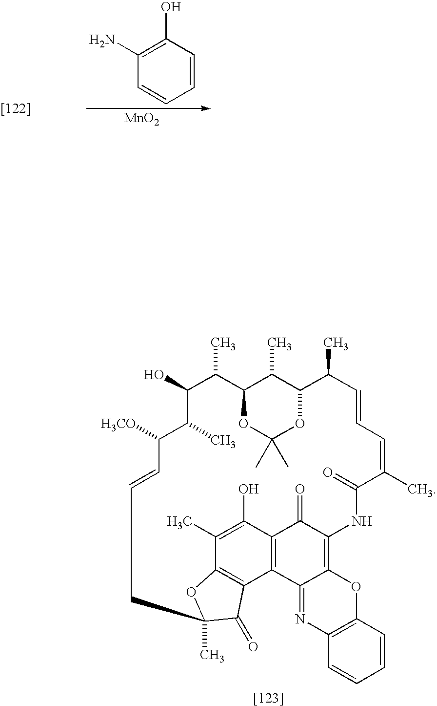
C1(N)=C(O)C=CC=C1.[MnO2].[[122]].C1(O)C(C)C([H3CO])C=CCC2(C)OC3=C(C4=C(C(=O)C(=C5C4=NC4=C(O5)C=CC=C4)NC(=O)C(C)=CC=CC(C)C4OC(C)(C)OC(C1C)C4C)C(O)=C3C)C2=O
